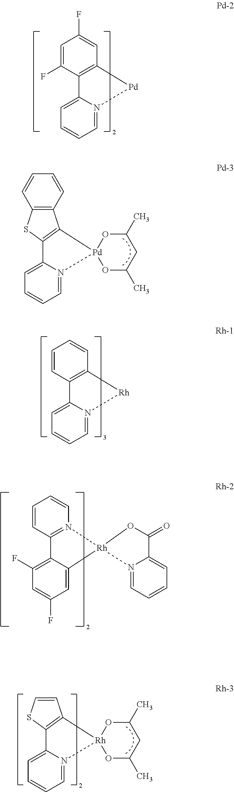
N12=CC=CC=C1C1=C([Pd]23OC(C)CC(C)O3)C2=C(S1)C=CC=C2.N12=CC=CC=C1C1=C([Rh]2)C=CC=C1.N12=CC=CC=C1C1=C([Pd]2)C=C(F)C=C1F.C1=C(F)C=C2C(=C1F)C1=N(C=CC=C1)[Rh]21OC(=O)C2=CC=CC=N12.N12=CC=CC=C1C1=C([Rh]23OC(C)CC(C)O3)C=CS1
